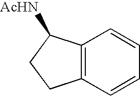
C12=C(C=CC=C1)CCC2[AcHN]
